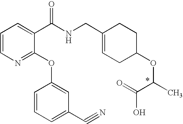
C1=CN=C(OC2=CC(C#N)=CC=C2)C(C(NCC2=CCC(OC(C(O)=O)C)CC2)=O)=C1
